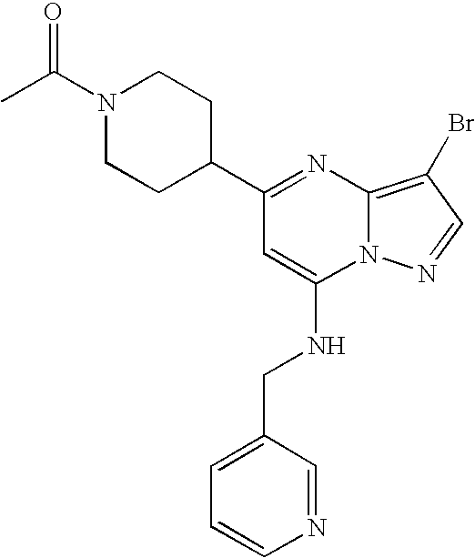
N1(C(C)=O)CCC(C2=NC3=C(Br)C=NN3C(NCC3=CC=CN=C3)=C2)CC1
